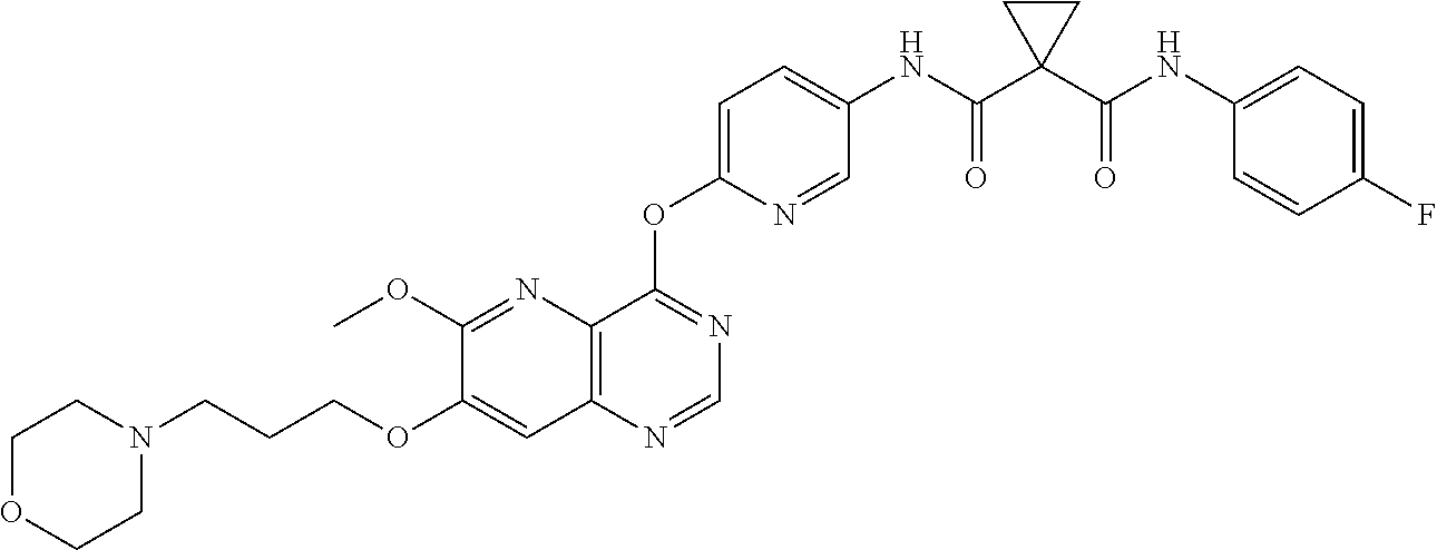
C1(OCCCN2CCOCC2)=CC2=C(N=C1OC)C(OC1=CC=C(NC(C3(C(NC4=CC=C(F)C=C4)=O)CC3)=O)C=N1)=NC=N2
